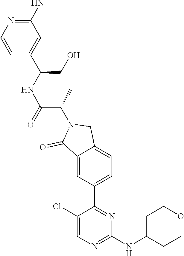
C1(Cl)=CN=C(NC2CCOCC2)N=C1C1=CC=C2C(=C1)C(=O)N(C(C)C(NC(CO)C1=CC(NC)=NC=C1)=O)C2
